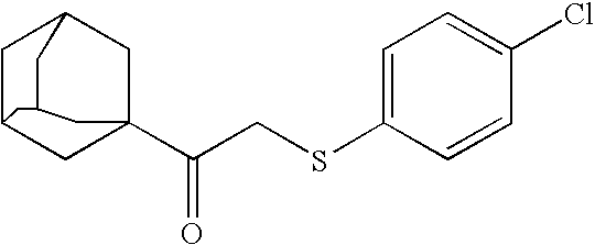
C1C2CC3(C(CSC4=CC=C(Cl)C=C4)=O)CC1CC(C3)C2
